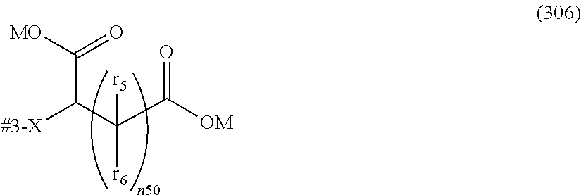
C(C([MO])=O)(C(C([OM])=O)([r5])[r6])[#3-X]
